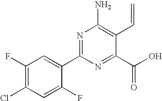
C1(F)=C(Cl)C=C(F)C(C2=NC(N)=C(C=C)C(C(O)=O)=N2)=C1
